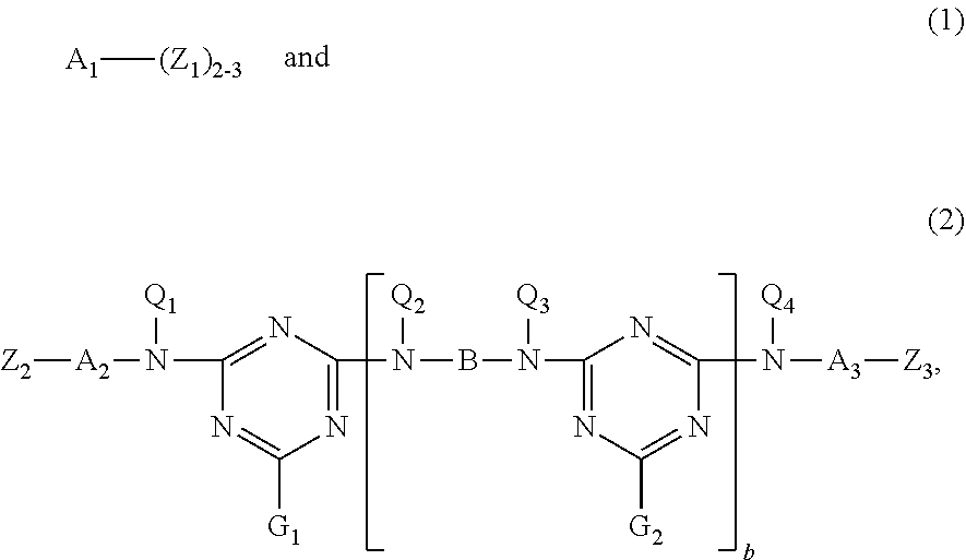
[Z2][A2]N([Q1])C1=NC(N([Q2])BN([Q3])C2=NC([G2])=NC(N([Q4])[A3][Z3])=N2)=NC([G1])=N1.[A1][(Z1)2-3]
